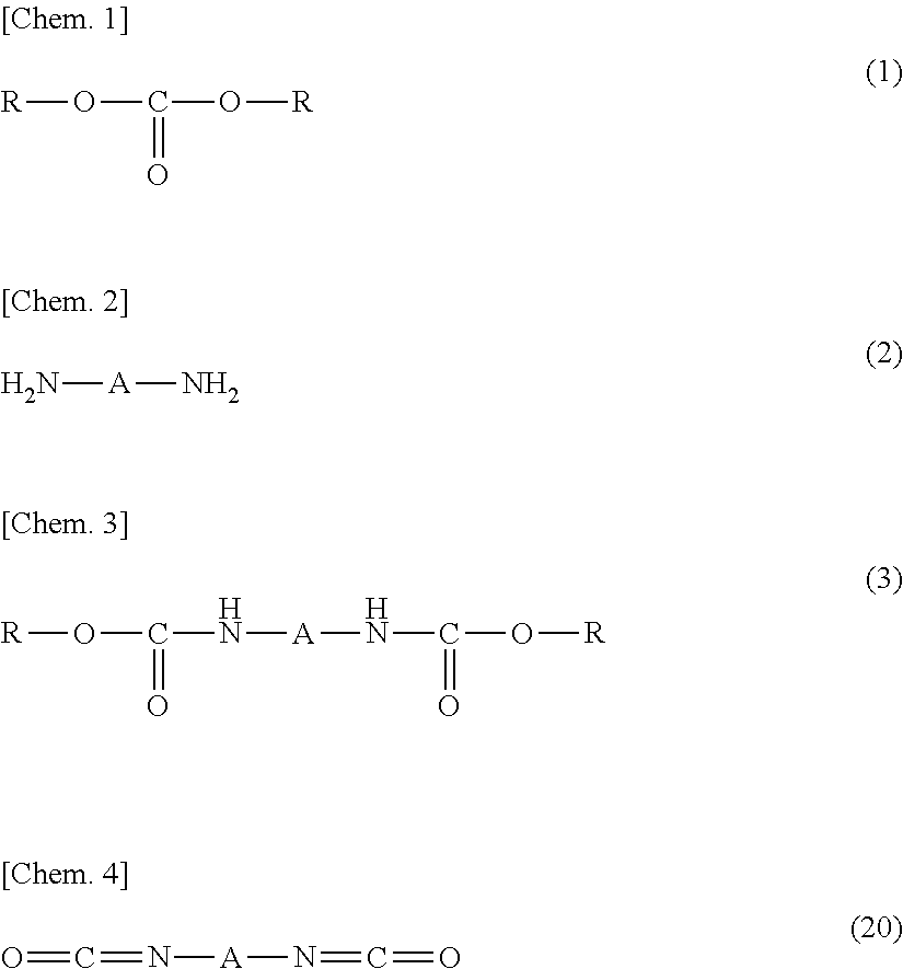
[R]OC(O[R])=O.N[A]N.[R]OC(N[A]NC(O[R])=O)=O.O=C=N[A]N=C=O
